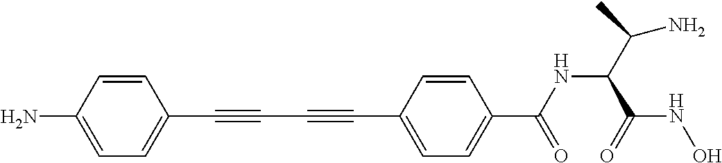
C1=CC(N)=CC=C1C#CC#CC1=CC=C(C(NC(C(N)C)C(=O)NO)=O)C=C1
